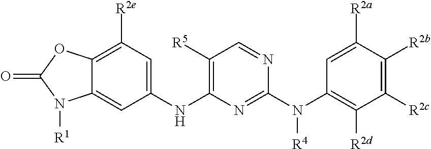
C1([R5])=C(NC2=CC([R2e])=C3C(=C2)N([R1])C(=O)O3)N=C(N(C2=C([R2d])C([R2c])=C([R2b])C([R2a])=C2)[R4])N=C1
